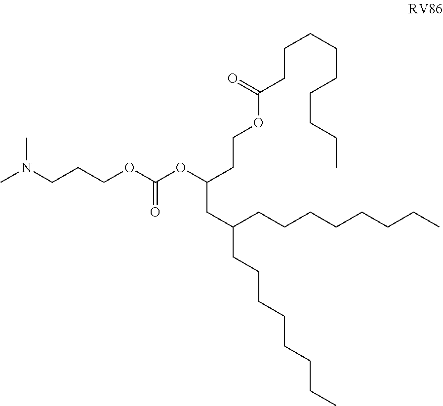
CN(CCCOC(OC(CCOC(CCCCCCCCC)=O)CC(CCCCCCCC)CCCCCCCC)=O)C
